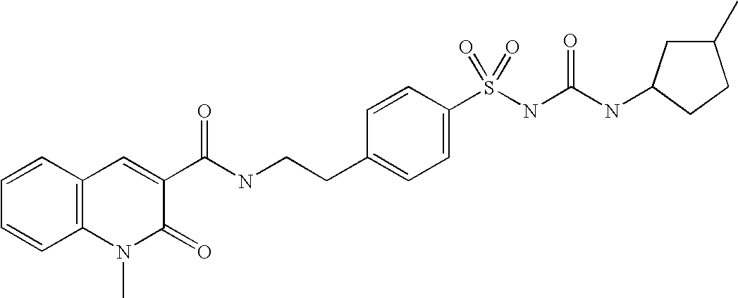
C1=CC=CC2=C1C=C(C(NCCC1=CC=C(S(NC(NC3CC(C)CC3)=O)(=O)=O)C=C1)=O)C(=O)N2C
